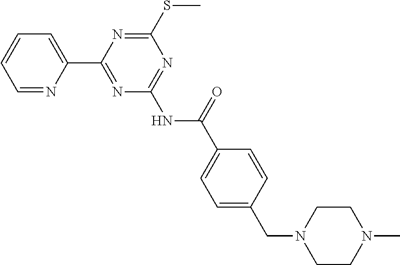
C1=NC(C2=NC(NC(=O)C3=CC=C(CN4CCN(C)CC4)C=C3)=NC(SC)=N2)=CC=C1
